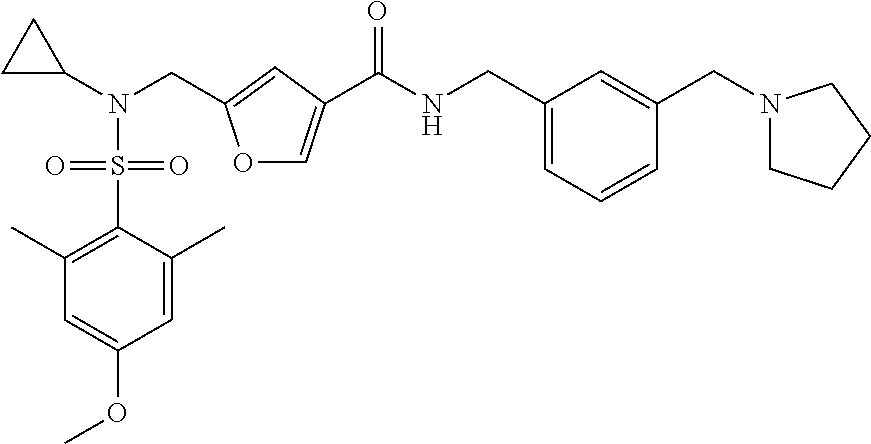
C1(C)=C(S(=O)(=O)N(C2CC2)CC2=CC(C(NCC3=CC=CC(CN4CCCC4)=C3)=O)=CO2)C(C)=CC(OC)=C1
